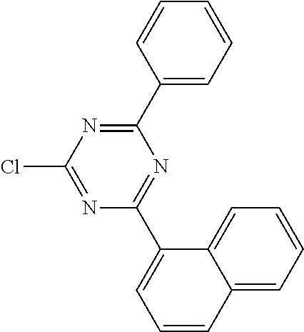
N1=C(Cl)N=C(C2=CC=CC=C2)N=C1C1=CC=CC2=CC=CC=C12
